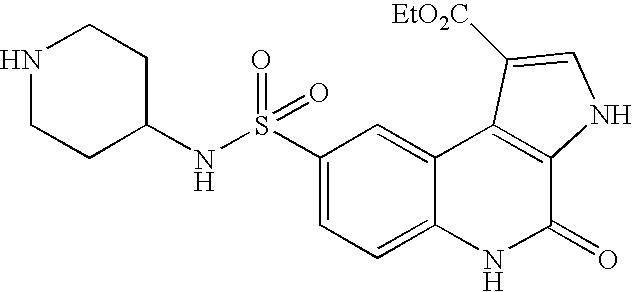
N(S(C1=CC=C2C(=C1)C1=C(C(=O)N2)NC=C1[EtO2C])(=O)=O)C1CCNCC1
